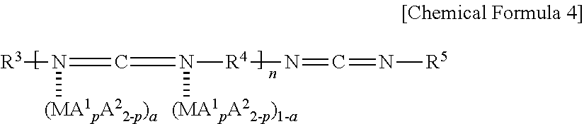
[R3]N(=C=N([R4]N=C=N[R5])[(MA1pA22-p)1-a])[(MA1pA22-p)a]
